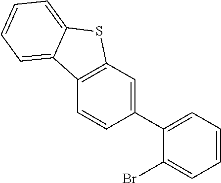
C1(C2=CC=CC=C2Br)=CC2=C(C=C1)C1=CC=CC=C1S2
